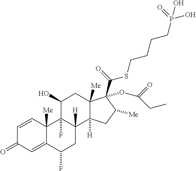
C12([Me])C(=CC(=O)C=C1)C(F)CC1([H])C2(F)C(O)CC2([Me])C1([H])CC([Me])C2(C(=O)SCCCCP(O)(O)=O)OC(=O)CC
